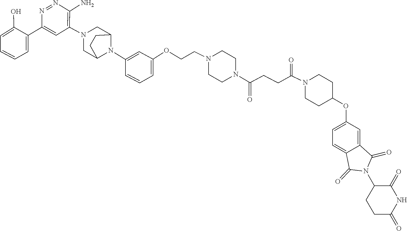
C1(N2C(=O)C3=CC=C(OC4CCN(C(CCC(N5CCN(CCOC6=CC=CC(N7C8CN(C9=C(N)N=NC(C%10=CC=CC=C%10O)=C9)CC7CC8)=C6)CC5)=O)=O)CC4)C=C3C2=O)CCC(=O)NC1=O
